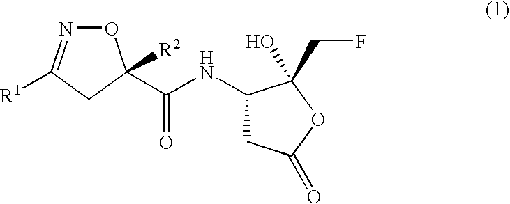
O1N=C([R1])CC1(C(NC1CC(=O)OC1(O)CF)=O)[R2]
